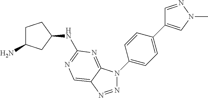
N1=NC2=CN=C(NC3CCC(N)C3)N=C2N1C1=CC=C(C2=CN(C)N=C2)C=C1
